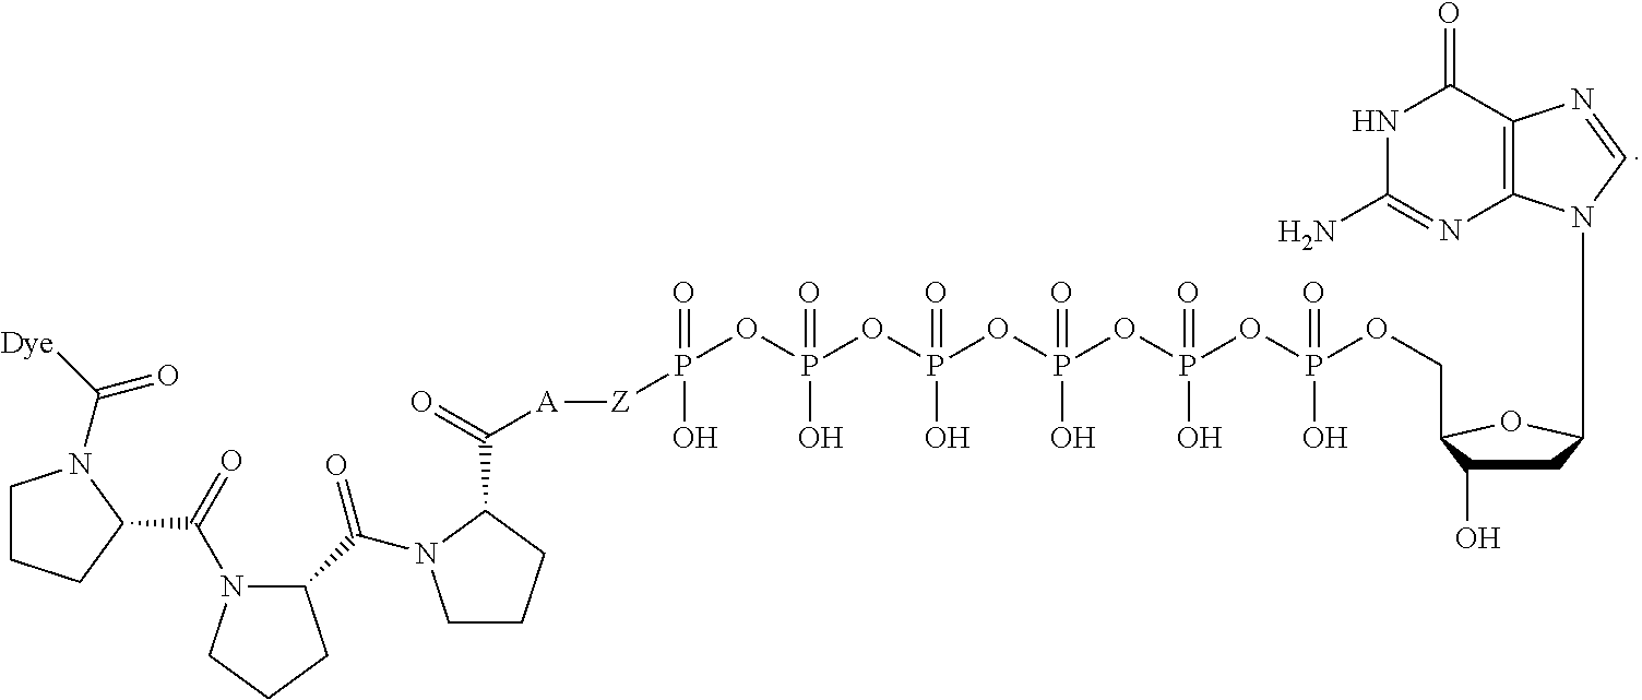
C1CCC(C(=O)N2C(C(=O)N3CCCC3C([A][Z]P(=O)(O)OP(OP(OP(OP(OP(OCC3C(O)CC(N4C5=C(C(=O)NC(N)=N5)N=C4)O3)(O)=O)(O)=O)(O)=O)(O)=O)(O)=O)=O)CCC2)N1C([Dye])=O
